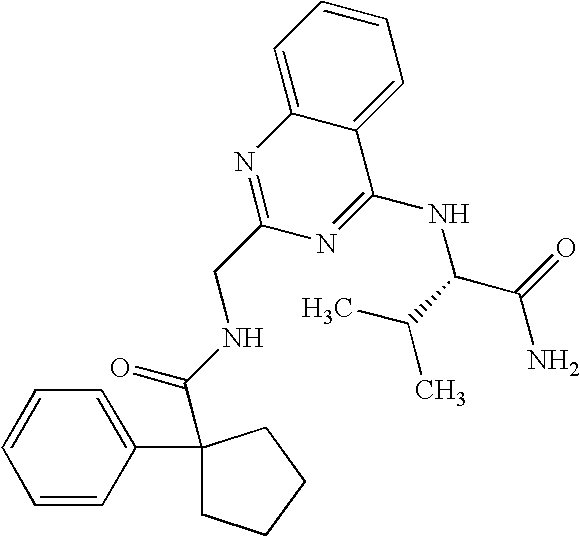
C1=C2C(=CC=C1)C(NC(C(C)C)C(N)=O)=NC(CNC(=O)C1(C3=CC=CC=C3)CCCC1)=N2
